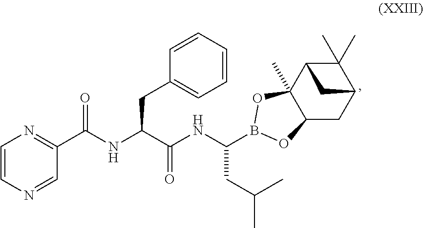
C(C(NC(B1OC2(C)C(CC3C(C)(C)C2C3)O1)CC(C)C)=O)(CC1=CC=CC=C1)NC(=O)C1=NC=CN=C1
